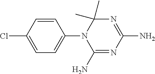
C1=CC(Cl)=CC=C1N1C(N)=NC(N)=NC1(C)C
